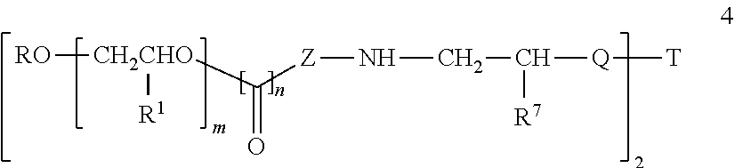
[Z](NCC([Q][T])[R7])C([CH2CHO]([RO])[R1])=O
